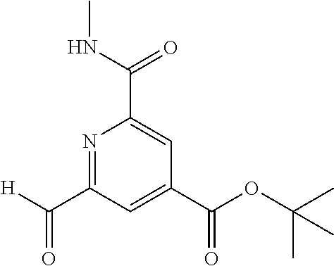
N1=C(C([H])=O)C=C(C(OC(C)(C)C)=O)C=C1C(NC)=O
